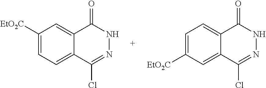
C1([EtO2C])=CC=C2C(=C1)C(=O)NN=C2Cl.C1=C([EtO2C])C=C2C(=C1)C(=O)NN=C2Cl
